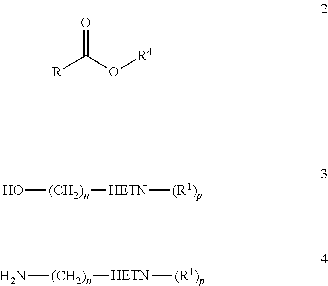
[R]C(O[R4])=O.O[(CH2)n][HETN][(R1)p].N[(CH2)n][HETN][(R1)p]
